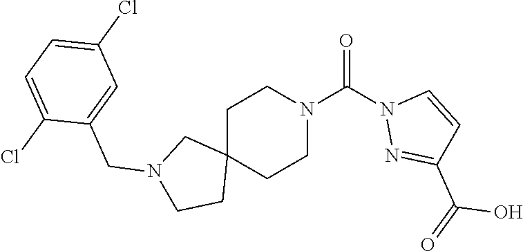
C1C2(CCN(C(=O)N3N=C(C(=O)O)C=C3)C1)CN(CC1=CC(Cl)=CC=C1Cl)CC2
